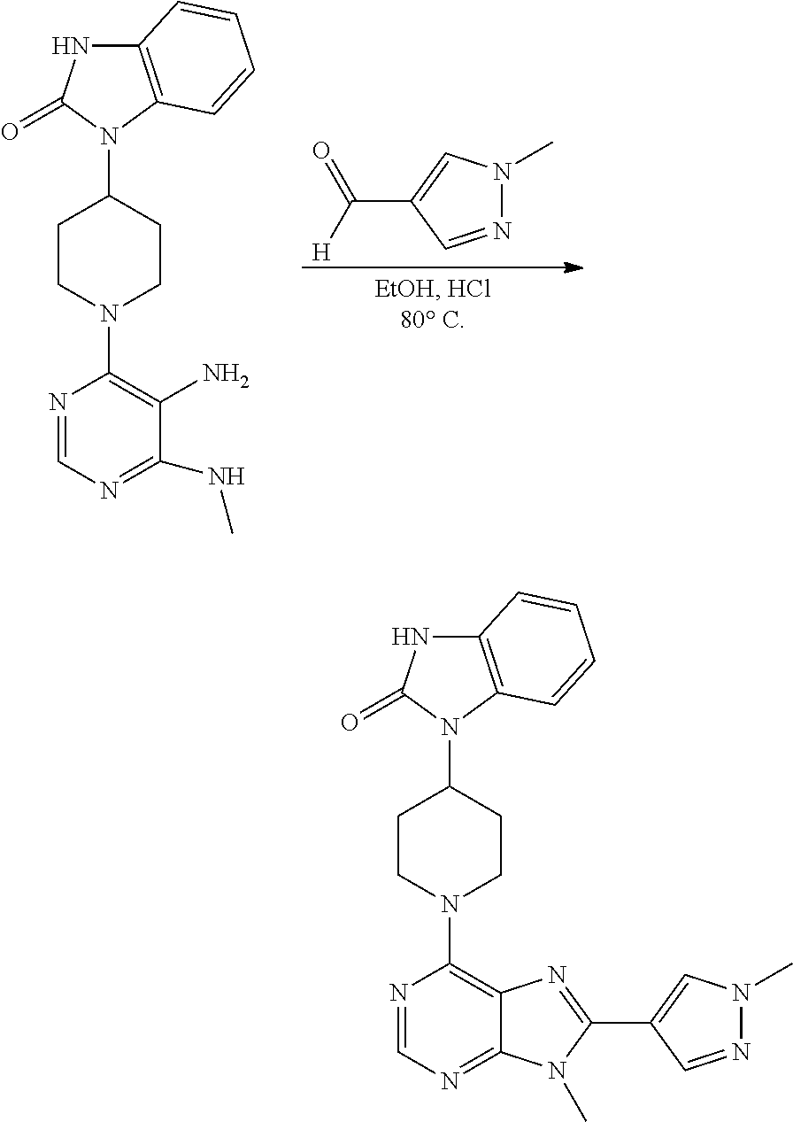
N1=CC(C(=O)[H])=CN1C.N1=CN=C(NC)C(N)=C1N1CCC(N2C3=C(NC2=O)C=CC=C3)CC1.N1=CN=C2C(=C1N1CCC(N3C4=C(NC3=O)C=CC=C4)CC1)N=C(C1=CN(C)N=C1)N2C
